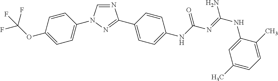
C1=CC(OC(F)(F)F)=CC=C1N1C=NC(C2=CC=C(NC(N=C(NC3=CC(C)=CC=C3C)N)=O)C=C2)=N1
